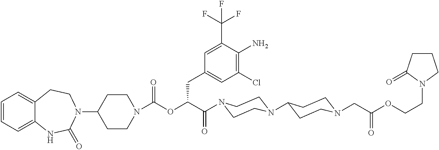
C1(N2CCC3=CC=CC=C3NC2=O)CCN(C(OC(C(=O)N2CCN(C3CCN(CC(OCCN4CCCC4=O)=O)CC3)CC2)CC2=CC(Cl)=C(N)C(C(F)(F)F)=C2)=O)CC1
